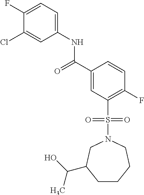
C1(F)=CC=C(NC(C2=CC(S(N3CC(C(C)O)CCCC3)(=O)=O)=C(F)C=C2)=O)C=C1Cl
